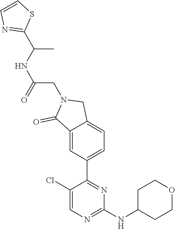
C1(Cl)=CN=C(NC2CCOCC2)N=C1C1=CC=C2C(=C1)C(=O)N(CC(NC(C1=NC=CS1)C)=O)C2
